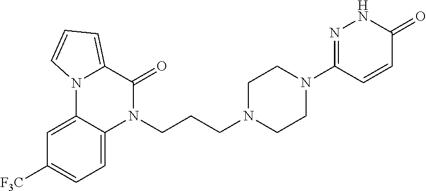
N1(CCCN2CCN(C3=NNC(=O)C=C3)CC2)C(=O)C2=CC=CN2C2=CC([F3C])=CC=C12
